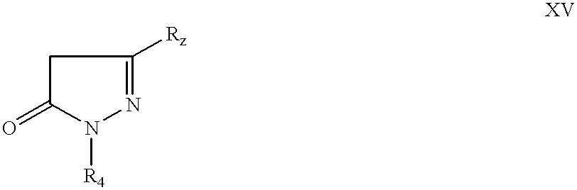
[R4]N1N=C([Rz])CC1=O
